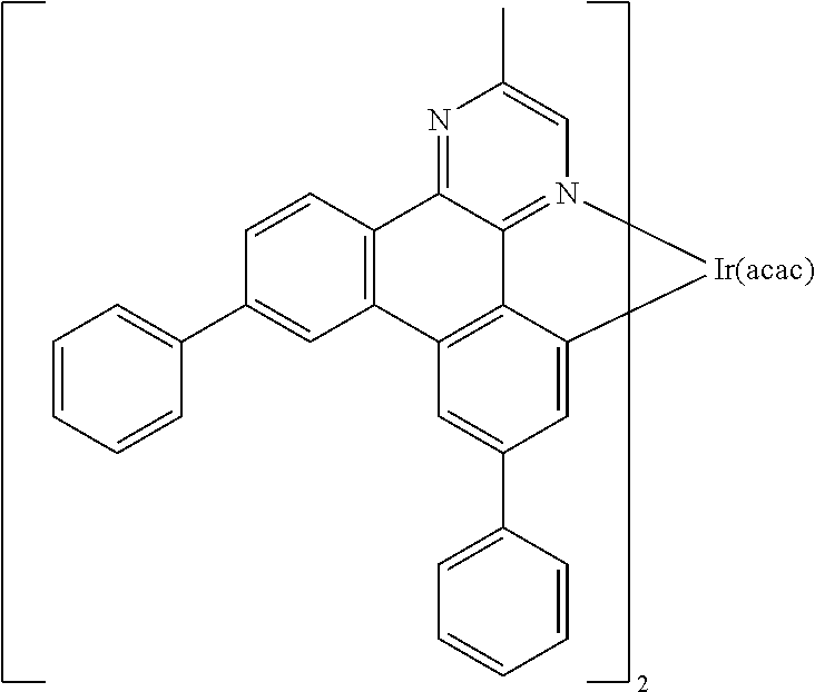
C12=C3C=C(C4=CC=CC=C4)C=C1[Ir(acac)]N1=C2C(=NC(C)=C1)C1=C3C=C(C2=CC=CC=C2)C=C1
